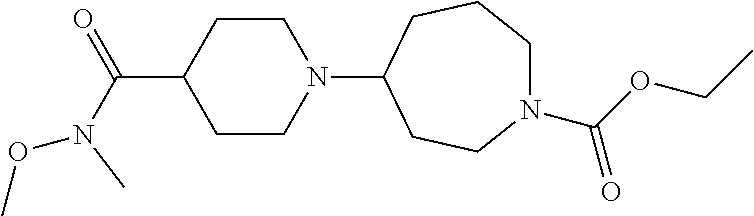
C1CN(C2CCN(C(OCC)=O)CCC2)CCC1C(=O)N(OC)C
